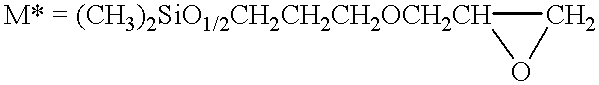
O1C[M* = (CH3)2SiO1/2CH2CH2CH2OCH2CH]1
